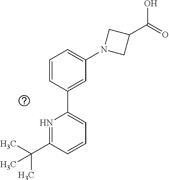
C1(C2=CC(N3CC(C(O)=O)C3)=CC=C2)=CC=CC(C(C)(C)C)=N1
